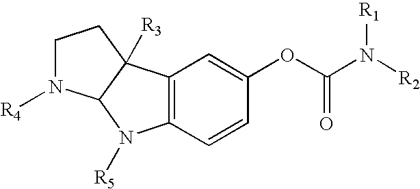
C12=C(C=CC(OC(N([R2])[R1])=O)=C1)N([R5])C1C2([R3])CCN1[R4]
